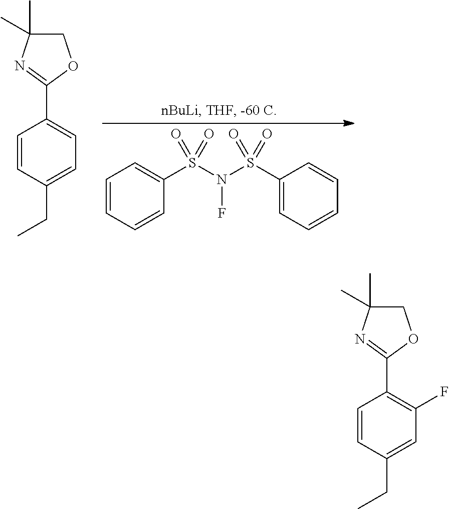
C1=CC(CC)=CC=C1C1=NC(C)(C)CO1.C1=CC=CC(S(N(S(C2=CC=CC=C2)(=O)=O)F)(=O)=O)=C1.C1=CC(CC)=CC(F)=C1C1=NC(C)(C)CO1
